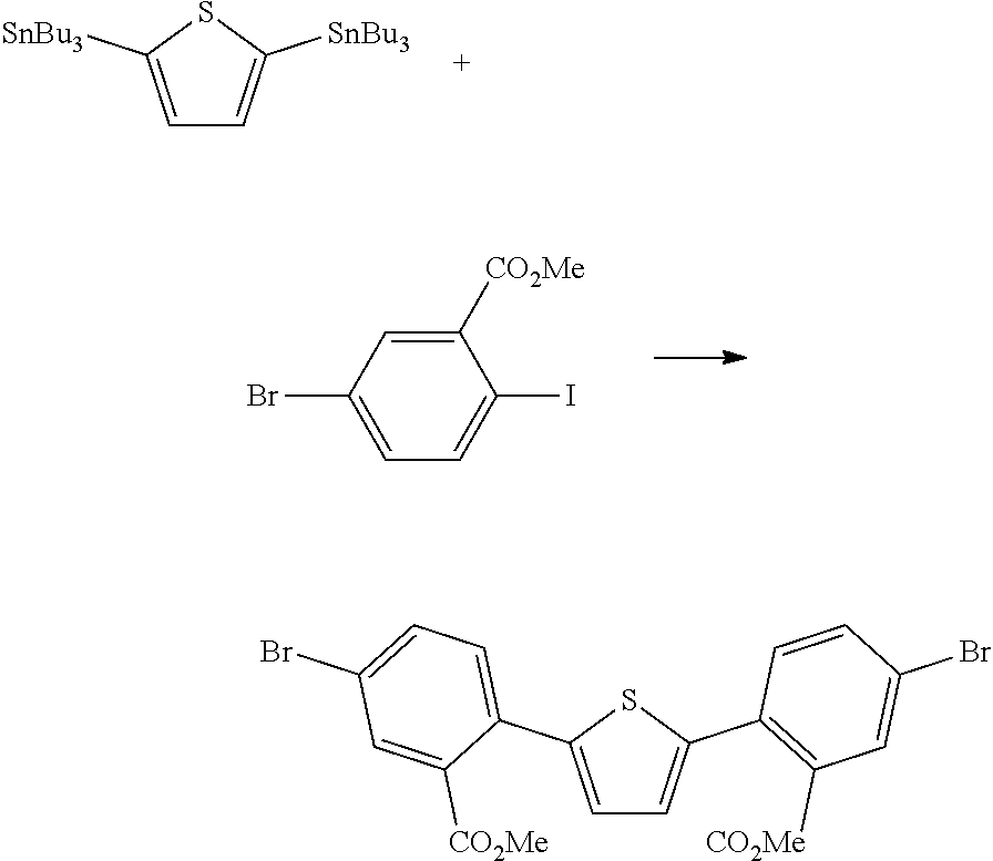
C1=C([SnBu3])SC([SnBu3])=C1.C1([CO2Me])=CC(Br)=CC=C1I.C1=C(C2=CC=C(Br)C=C2[CO2Me])SC(C2=C([CO2Me])C=C(Br)C=C2)=C1
